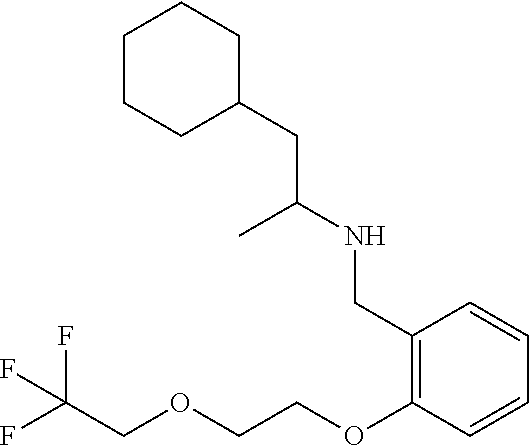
FC(COCCOC1=C(CNC(CC2CCCCC2)C)C=CC=C1)(F)F
